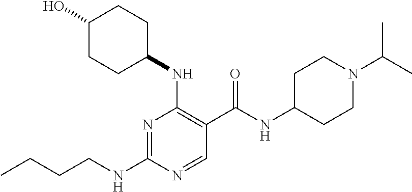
CCCCNC1=NC(NC2CCC(O)CC2)=C(C(NC2CCN(C(C)C)CC2)=O)C=N1
